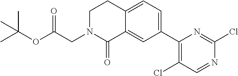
C1(C2=C(Cl)C=NC(Cl)=N2)=CC=C2C(=C1)C(=O)N(CC(OC(C)(C)C)=O)CC2
